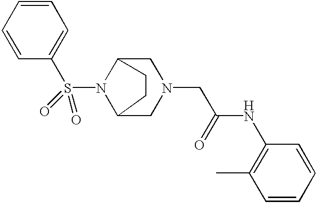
N1(S(C2=CC=CC=C2)(=O)=O)C2CN(CC(=O)NC3=C(C)C=CC=C3)CC1CC2
